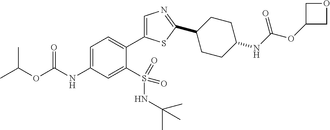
CC(OC(NC1=CC=C(C2=CN=C(C3CCC(NC(OC4COC4)=O)CC3)S2)C(S(=O)(NC(C)(C)C)=O)=C1)=O)C
